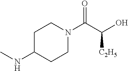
C1C(NC)CCN(C(C(O)[C2H5])=O)C1
